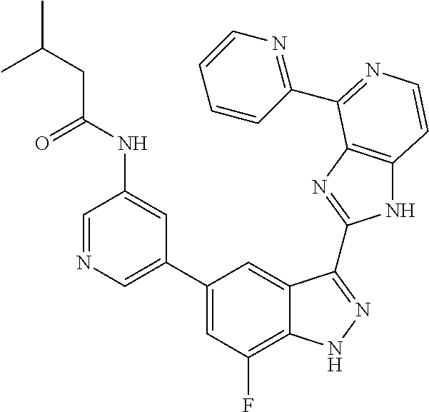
C1(C2=CN=CC(NC(=O)CC(C)C)=C2)=CC(F)=C2C(=C1)C(C1=NC3=C(N1)C=CN=C3C1=NC=CC=C1)=NN2
